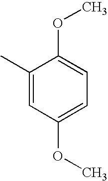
C1(C)=CC(OC)=CC=C1OC
